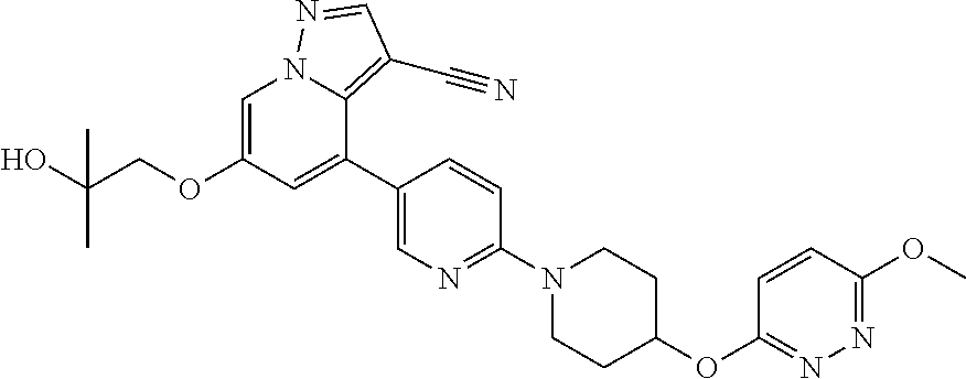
C1=C(OCC(O)(C)C)C=C(C2=CN=C(N3CCC(OC4=NN=C(OC)C=C4)CC3)C=C2)C2=C(C#N)C=NN12
